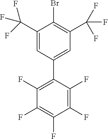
C1(F)=C(F)C(C2=CC(C(F)(F)F)=C(Br)C(C(F)(F)F)=C2)=C(F)C(F)=C1F
